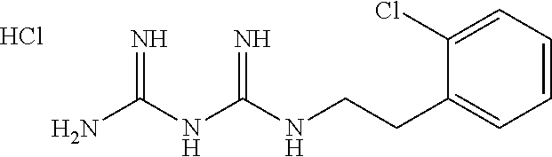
C(CC1=CC=CC=C1Cl)NC(NC(N)=N)=N.Cl
